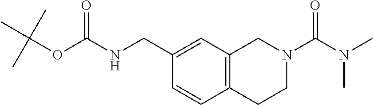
C1=CC(CNC(OC(C)(C)C)=O)=CC2=C1CCN(C(N(C)C)=O)C2
